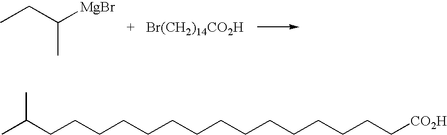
CCC([MgBr])C.[Br(CH2)14CO2H].CC(CCCCCCCCCCCCCCC[CO2H])C
